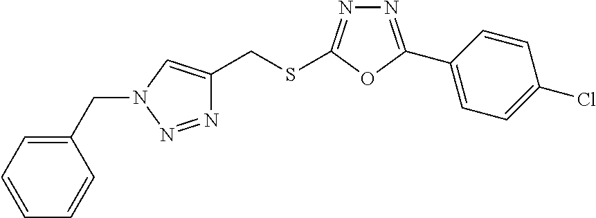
N1=C(C2=CC=C(Cl)C=C2)OC(SCC2=CN(CC3=CC=CC=C3)N=N2)=N1
